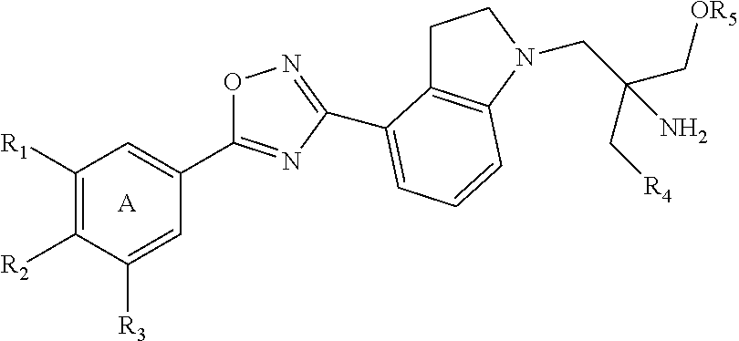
[A].C1([R1])=C([R2])C([R3])=CC(C2=NC(C3=CC=CC4=C3CCN4CC(C[OR5])(C[R4])N)=NO2)=C1
